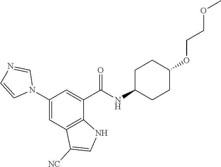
C1(N2C=NC=C2)=CC2=C(C(C(NC3CCC(OCCOC)CC3)=O)=C1)NC=C2[NC]
